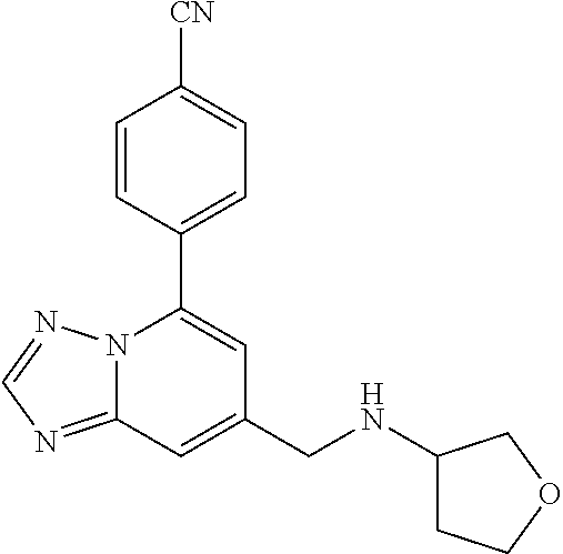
C12=NC=NN1C(C1=CC=C([CN])C=C1)=CC(CNC1CCOC1)=C2
